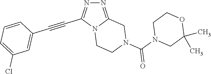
N12CCN(C(N3CC(C)(C)OCC3)=O)CC1=NN=C2C#CC1=CC(Cl)=CC=C1
